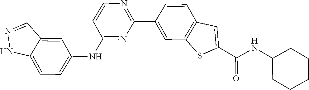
N1=C(C2=CC3=C(C=C2)C=C(C(NC2CCCCC2)=O)S3)N=C(NC2=CC=C3NN=CC3=C2)C=C1
